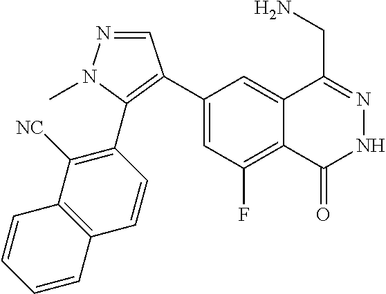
C1(C2=C(C3=C([NC])C4=C(C=C3)C=CC=C4)N(C)N=C2)=CC(F)=C2C(=C1)C(CN)=NNC2=O
